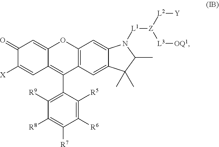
C12=C(C=C3C(=C1)N([L1][Z]([L3][OQ1])[L2][Y])C(C)C3(C)C)C(C1=C([R9])C([R8])=C([R7])C([R6])=C1[R5])=C1C(=CC(=O)C([X])=C1)O2
